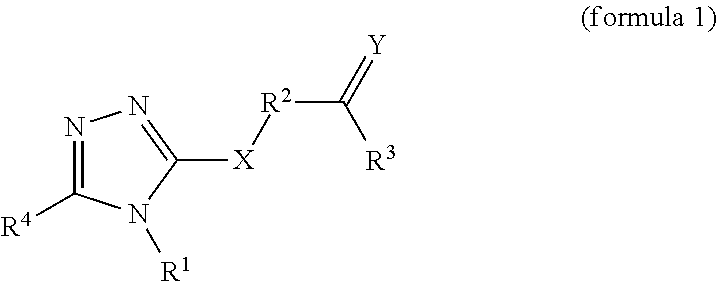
N1=C([R4])N([R1])C([X][R2]C(=[Y])[R3])=N1
